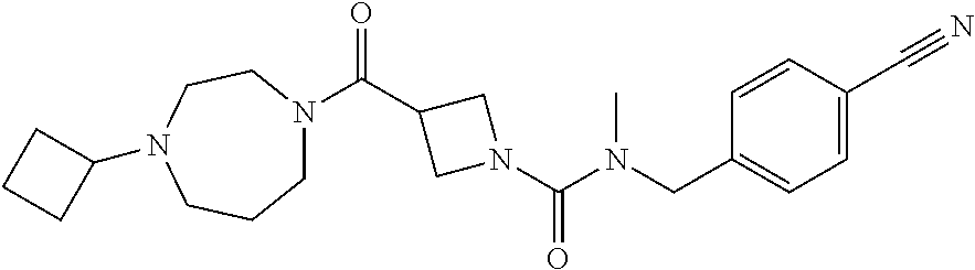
C(N1CC(C(=O)N2CCCN(C3CCC3)CC2)C1)(=O)N(CC1=CC=C(C#N)C=C1)C
